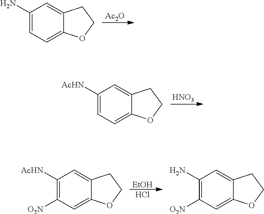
[Ac2O].C1(N)=CC=C2C(=C1)CCO2.[HNO3].C1([AcHN])=CC=C2C(=C1)CCO2.[EtOH].Cl.C1([AcHN])=C([O2N])C=C2C(=C1)CCO2.C1(N)=C([O2N])C=C2C(=C1)CCO2
